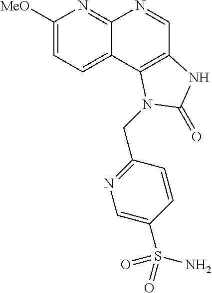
C1([MeO])=CC=C2C(=N1)N=CC1=C2N(CC2=NC=C(S(N)(=O)=O)C=C2)C(=O)N1
